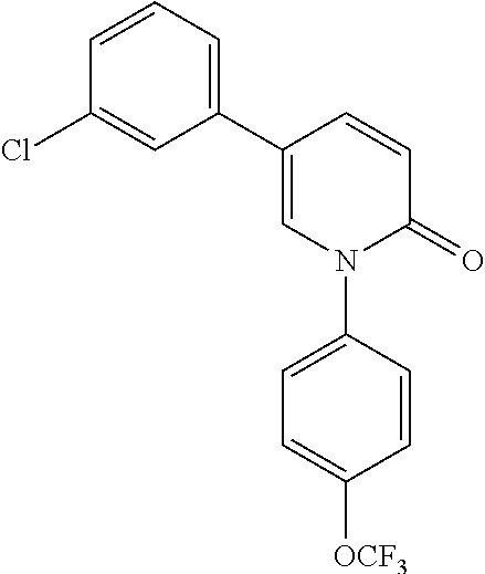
C1(C2=CC=CC(Cl)=C2)=CN(C2=CC=C([OCF3])C=C2)C(=O)C=C1
